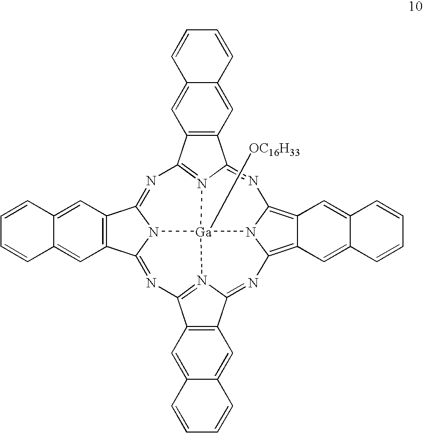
C12=C(C=C3C(=C1)C=CC=C3)C1=NC3=N4C(=NC5=C6C=C7C(=CC6=C6N5[Ga]45([OC16H33])N1C2=NC1=N5C(=N6)C2=C1C=C1C(=C2)C=CC=C1)C=CC=C7)C1=C3C=C2C(=C1)C=CC=C2
